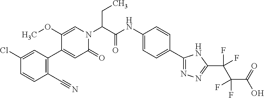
ClC1=CC(C2=CC(=O)N(C(C(NC3=CC=C(C4=NN=C(C(F)(F)C(F)(F)C(=O)O)N4)C=C3)=O)CC)C=C2OC)=C(C#N)C=C1
